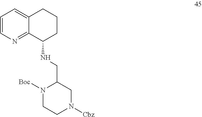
C1=CN=C2C(=C1)CCCC2NCC1CN([Cbz])CCN1[Boc]
